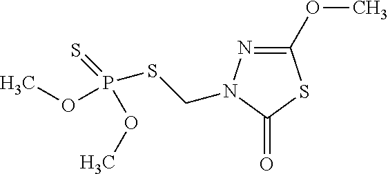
C1(OC)=NN(CSP(=S)(OC)OC)C(=O)S1
